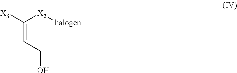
C(=C([X3])[X2][halogen])CO
